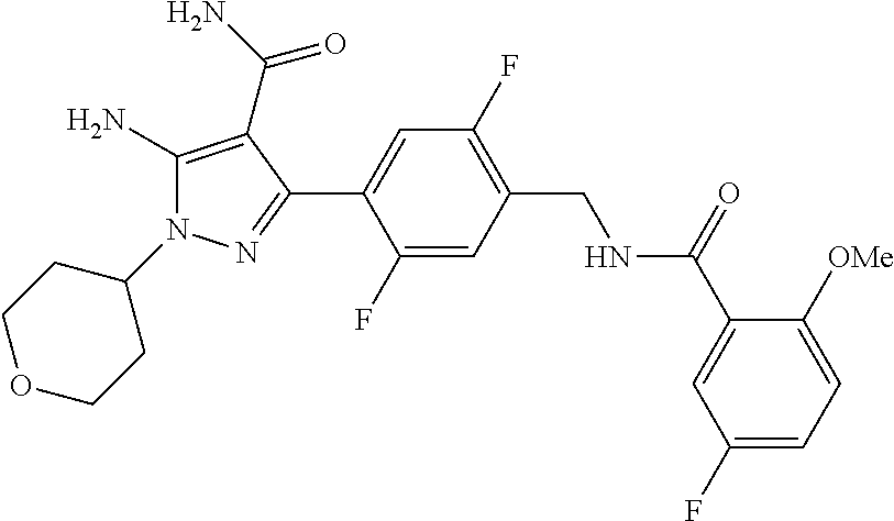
C1(N2C(N)=C(C(N)=O)C(C3=CC(F)=C(CNC(C4=CC(F)=CC=C4[OMe])=O)C=C3F)=N2)CCOCC1
